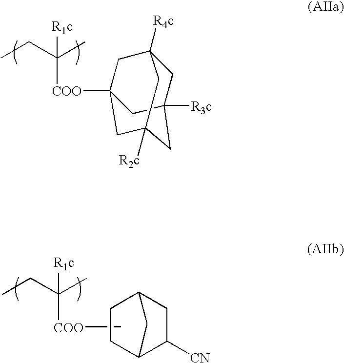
CCC(C)([COO]C12CC3([R4c])CC([R3c])(CC([R2c])(C1)C3)C2)[R1c].CCC(C)([COO]C)[R1c].C12C([CN])CC(C1)CC2
